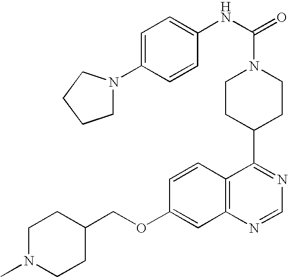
C1N(C)CCC(COC2=CC3=C(C=C2)C(C2CCN(C(=O)NC4=CC=C(N5CCCC5)C=C4)CC2)=NC=N3)C1
